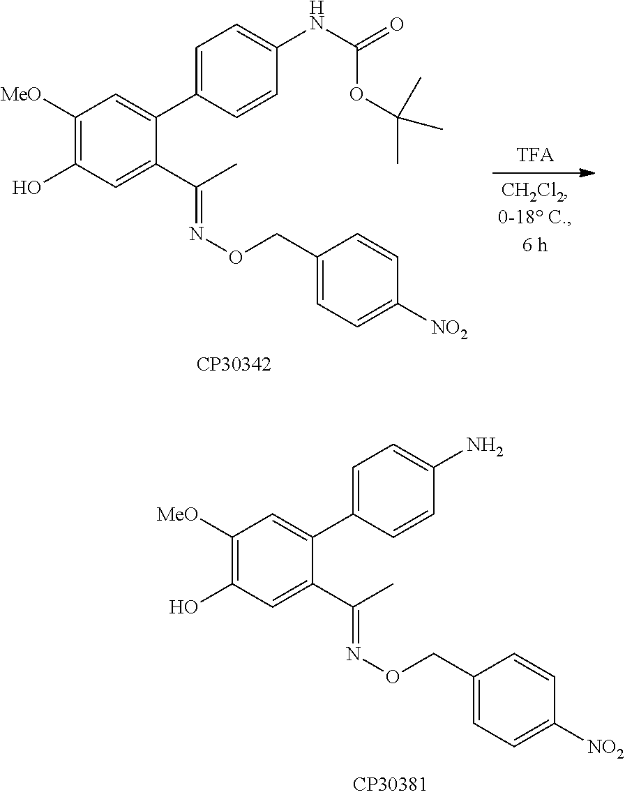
C1([MeO])=C(O)C=C(C(=NOCC2=CC=C([NO2])C=C2)C)C(C2=CC=C(N)C=C2)=C1.C1([MeO])=C(O)C=C(C(=NOCC2=CC=C([NO2])C=C2)C)C(C2=CC=C(NC(=O)OC(C)(C)C)C=C2)=C1
